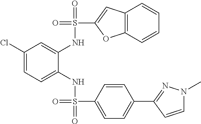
C1(Cl)=CC=C(NS(=O)(C2=CC=C(C3=NN(C)C=C3)C=C2)=O)C(NS(=O)(C2=CC3=C(O2)C=CC=C3)=O)=C1
